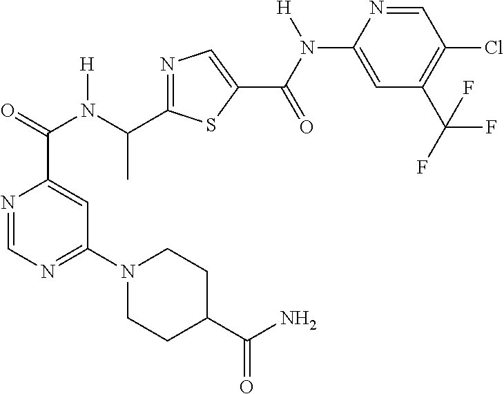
N1=CN=C(N2CCC(C(N)=O)CC2)C=C1C(N(C(C1=NC=C(C(=O)N(C2=CC(C(F)(F)F)=C(Cl)C=N2)[H])S1)C)[H])=O
